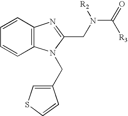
C1=CC2=C(C=C1)N(CC1=CSC=C1)C(CN(C(=O)[R3])[R2])=N2
